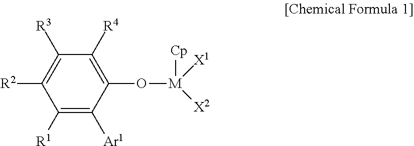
C1([R3])=C([R2])C([R1])=C([Ar1])C(O[M]([Cp])([X1])[X2])=C1[R4]
